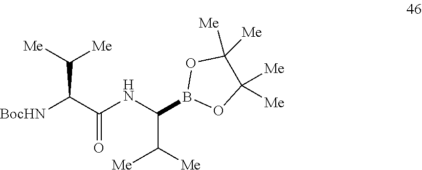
B1(C(NC(C([BocHN])C([Me])[Me])=O)C([Me])[Me])OC([Me])([Me])C([Me])([Me])O1
